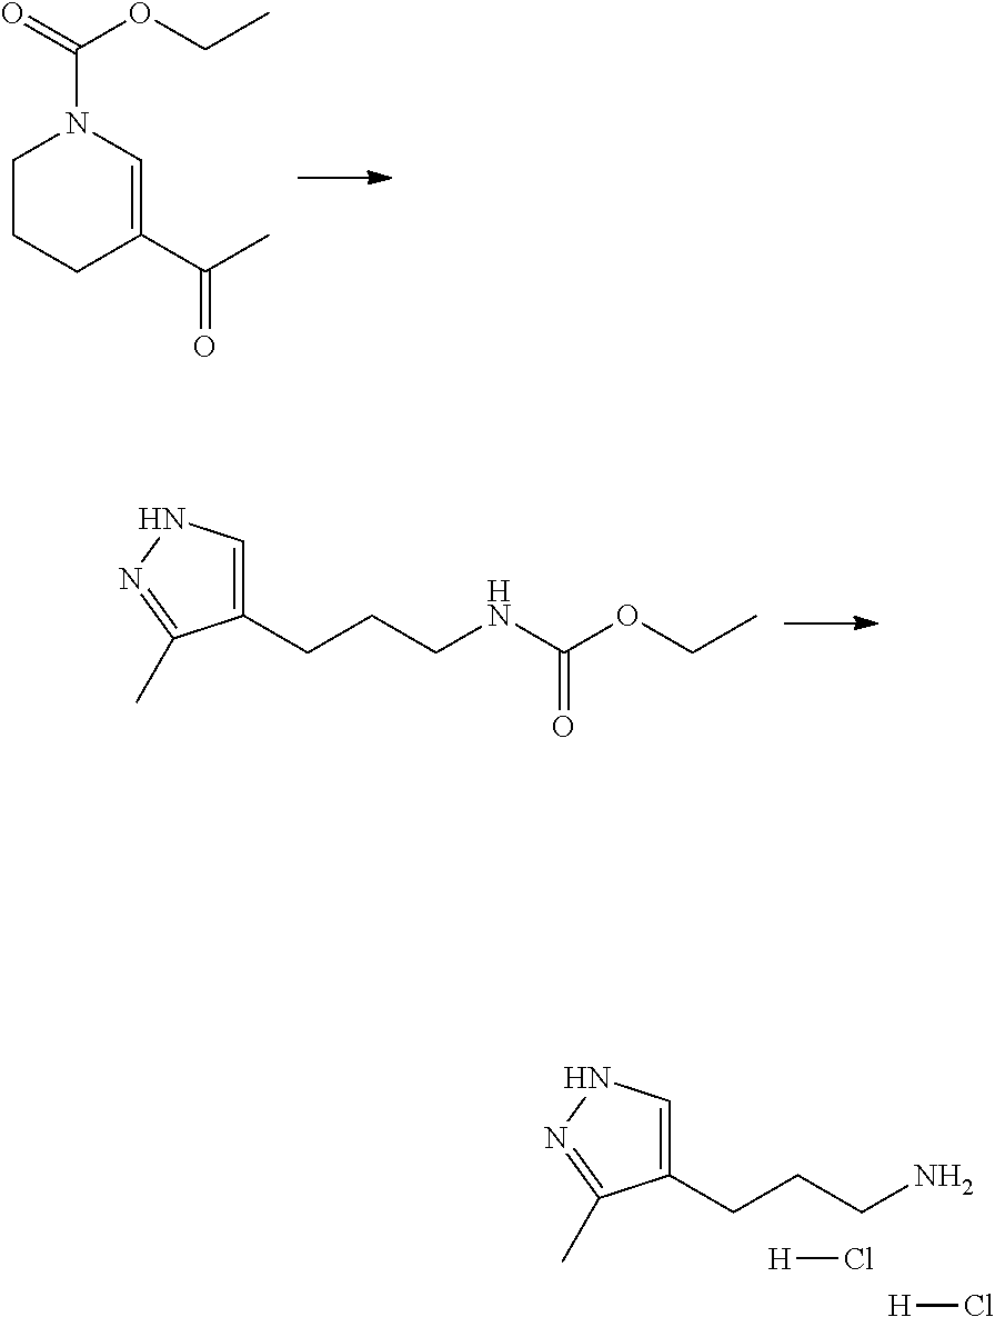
C1(CCCN)=CNN=C1C.[H]Cl.[H]Cl.C1CCC(C(C)=O)=CN1C(=O)OCC.C1(CCCNC(OCC)=O)=CNN=C1C
